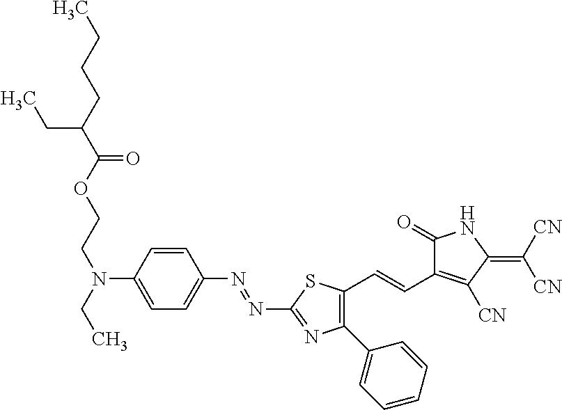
CCCCC(C(OCCN(CC)C1=CC=C(N=NC2=NC(C3=CC=CC=C3)=C(C=CC3=C([CN])C(=C([CN])[CN])NC3=O)S2)C=C1)=O)CC
